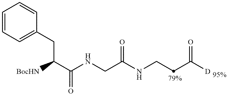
C(NCC(NCCC([D])=O)=O)(C([BocHN])CC1=CC=CC=C1)=O
